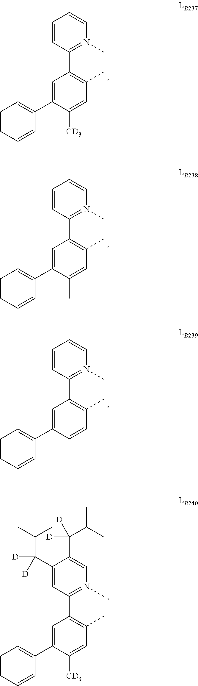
C1([CD3])=CC(C)=C(C2=N(C)C=CC=C2)C=C1C1=CC=CC=C1.C1(C)=CC(C)=C(C2=N(C)C=CC=C2)C=C1C1=CC=CC=C1.C1=CC(C)=C(C2=N(C)C=CC=C2)C=C1C1=CC=CC=C1.C1([CD3])=CC(C)=C(C2=N(C)C=C(C([D])([D])C(C)C)C(C([D])(C(C)C)[D])=C2)C=C1C1=CC=CC=C1
